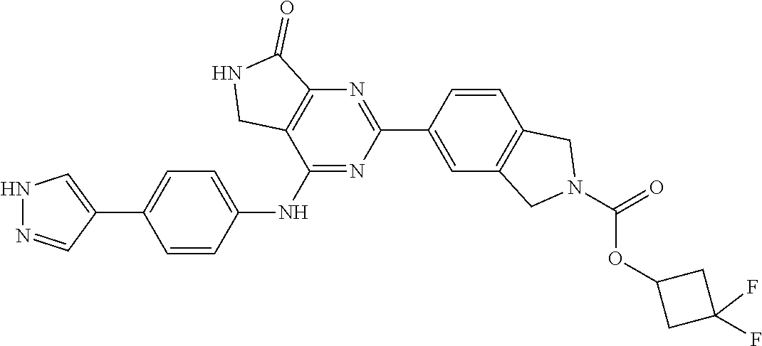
C1(C2=CNN=C2)=CC=C(NC2=NC(C3=CC4=C(C=C3)CN(C(=O)OC3CC(F)(F)C3)C4)=NC3=C2CNC3=O)C=C1
